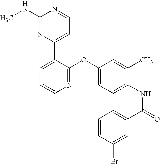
C1(NC)=NC(C2=CC=CN=C2OC2=CC=C(NC(=O)C3=CC=CC(Br)=C3)C(C)=C2)=CC=N1
